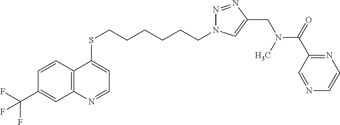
C12=C(C=CC(C(F)(F)F)=C1)C(SCCCCCCN1N=NC(CN(C)C(C3=NC=CN=C3)=O)=C1)=CC=N2
